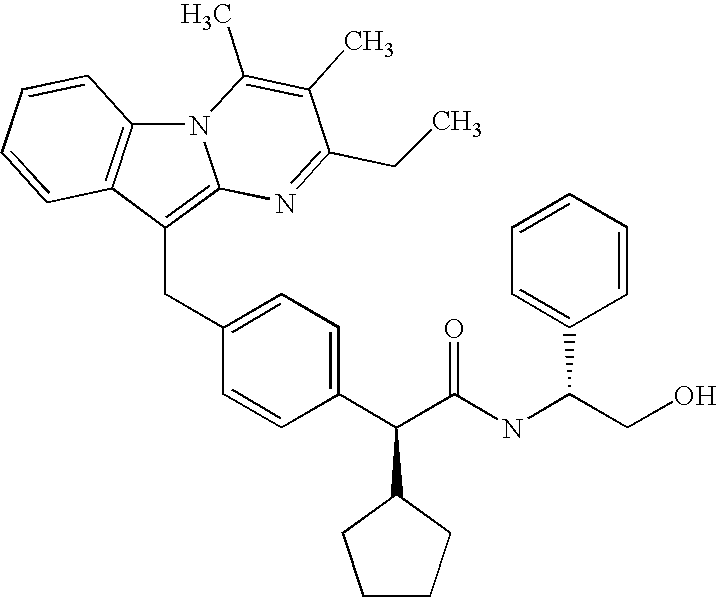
N12C3=C(C(CC4=CC=C(C(C(NC(CO)C5=CC=CC=C5)=O)C5CCCC5)C=C4)=C1N=C(CC)C(C)=C2C)C=CC=C3
